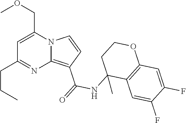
C1=C(COC)N2C(=C(C(=O)NC3(C)C4=C(OCC3)C=C(F)C(F)=C4)C=C2)N=C1CCC
